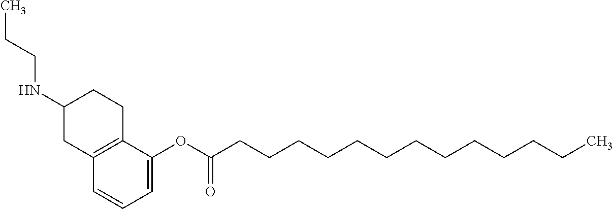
C12=C(C=CC=C1OC(CCCCCCCCCCCCC)=O)CC(NCCC)CC2
